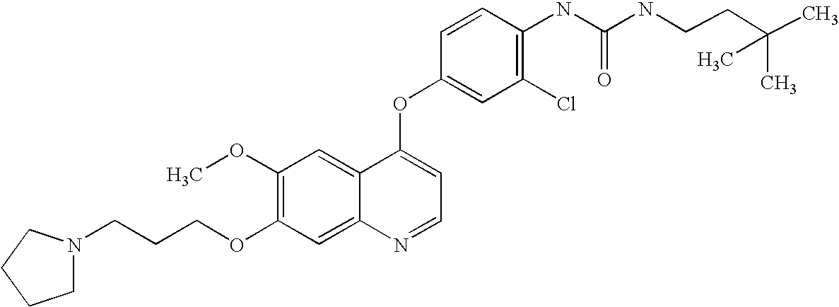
C1=CC(OC2=CC=NC3=CC(OCCCN4CCCC4)=C(OC)C=C23)=CC(Cl)=C1NC(=O)NCCC(C)(C)C
